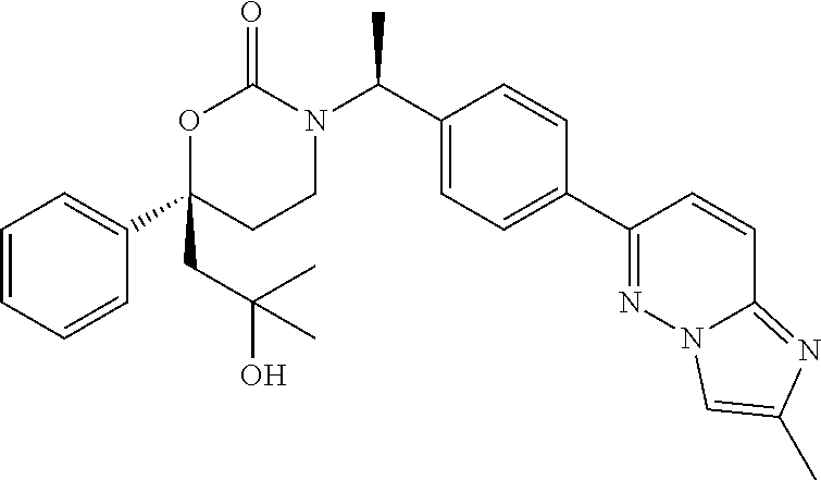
C1=CC=CC(C2(CC(O)(C)C)CCN(C(C3=CC=C(C4=NN5C(=NC(C)=C5)C=C4)C=C3)C)C(=O)O2)=C1
